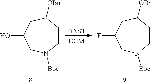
C1CC([OBn])CC(O)CN1[Boc].C1CC([OBn])CC(F)CN1[Boc].[DAST]
